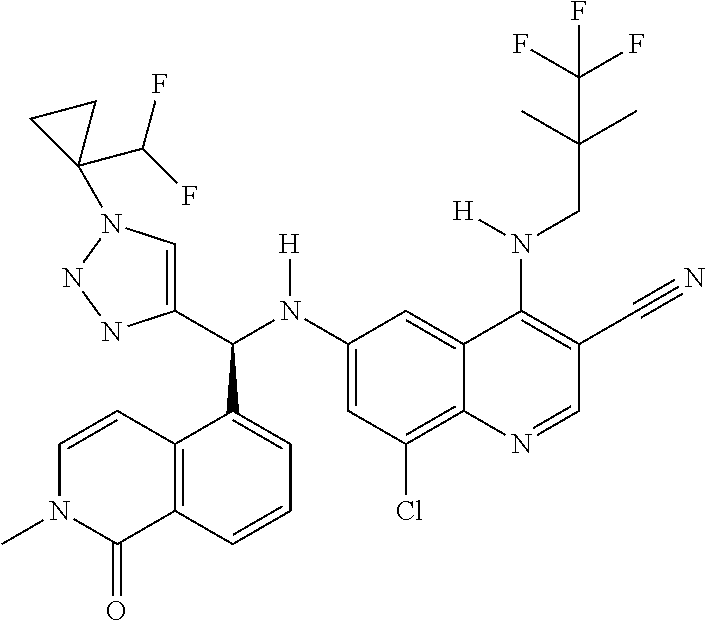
C1(N(C(C2=CN(C3(C(F)F)CC3)NN2)C2=CC=CC3=C2C=CN(C)C3=O)[H])=CC(Cl)=C2C(=C1)C(N(CC(C)(C)C(F)(F)F)[H])=C(C#N)C=N2
